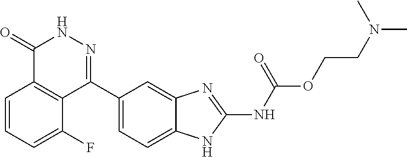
O(C(=O)NC1=NC2=CC(C3=NNC(=O)C4=C3C(F)=CC=C4)=CC=C2N1)CCN(C)C
